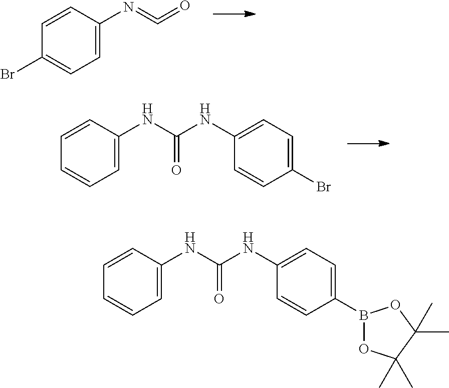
C1=CC(N=C=O)=CC=C1Br.C1=C(Br)C=CC(NC(NC2=CC=CC=C2)=O)=C1.C1=C(B2OC(C)(C)C(C)(C)O2)C=CC(NC(NC2=CC=CC=C2)=O)=C1
